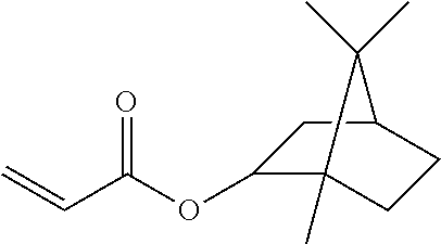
C=CC(OC1C2(C)CCC(C1)C2(C)C)=O
